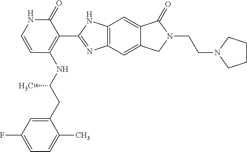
C12=C(C=C3C(=C1)C(=O)N(CCN1CCCC1)C3)N=C(C1=C(NC(CC3=CC(F)=CC=C3C)C)C=CNC1=O)N2
